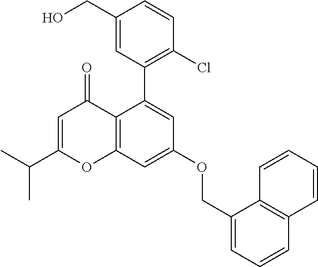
C12=C(C=C(OCC3=CC=CC4=C3C=CC=C4)C=C1C1=C(Cl)C=CC(CO)=C1)OC(C(C)C)=CC2=O
